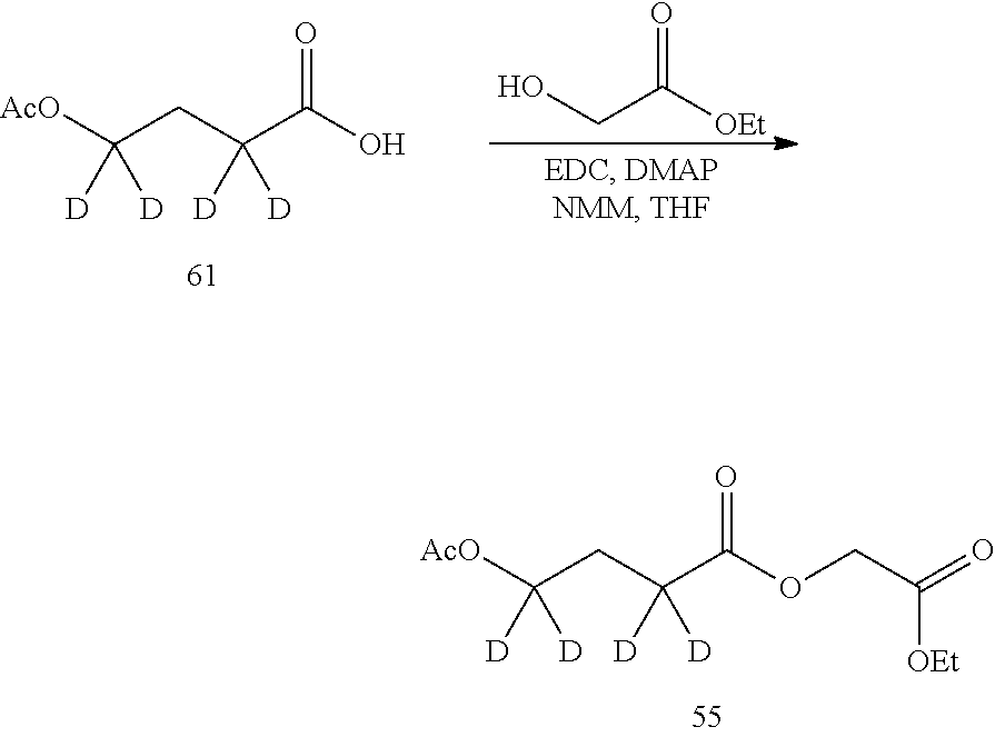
[AcO]C(CC(C(O)=O)([D])[D])([D])[D].OCC([OEt])=O.[AcO]C(CC(C(OCC(=O)[OEt])=O)([D])[D])([D])[D]
